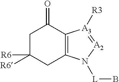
C1C([R6])([R6])CC2=C(C1=O)[A3]([R3])=[A2]N2[L]B
